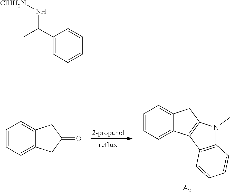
C1(C(C)N[ClHH2N])=CC=CC=C1.C1=CC=C2C(=C1)CC(=O)C2.C1=CC=C2C(=C1)CC1=C2C2=C(N1C)C=CC=C2.[A2]
